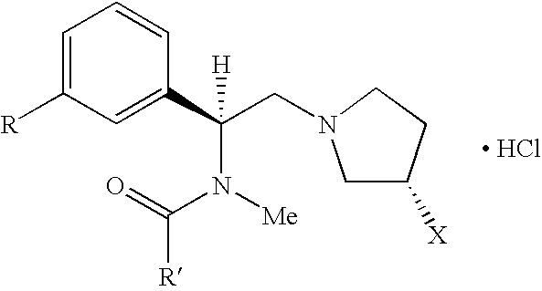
C1=C([R])C=C(C(CN2CC([X])CC2)([H])N([Me])C(=O)[R])C=C1.[ HCl]
